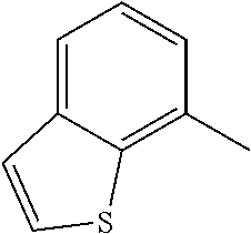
C12=CC=CC(C)=C1SC=C2
